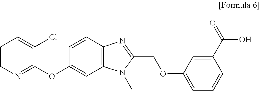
C1=CN=C(OC2=CC3=C(C=C2)N=C(COC2=CC=CC(C(=O)O)=C2)N3C)C(Cl)=C1
